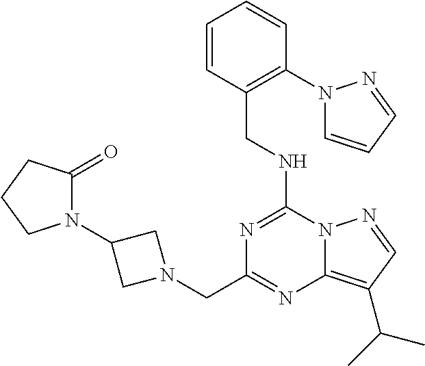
C1=CC=CC(N2C=CC=N2)=C1CNC1=NC(CN2CC(N3C(=O)CCC3)C2)=NC2=C(C(C)C)C=NN21
